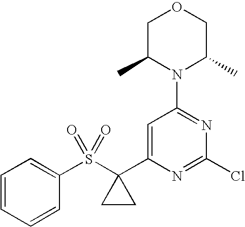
C1C(C)N(C2=NC(Cl)=NC(C3(S(C4=CC=CC=C4)(=O)=O)CC3)=C2)C(C)CO1
